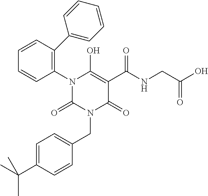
N1(C2=C(C3=CC=CC=C3)C=CC=C2)C(=O)N(CC2=CC=C(C(C)(C)C)C=C2)C(=O)C(C(NCC(O)=O)=O)=C1O
